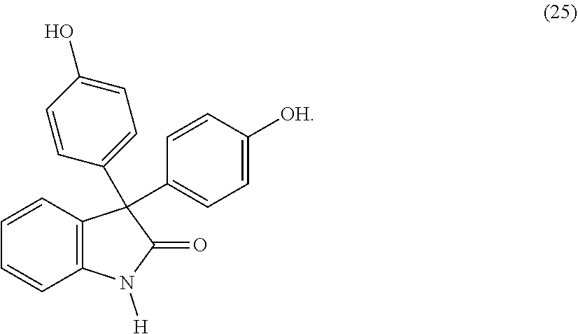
C1=CC2=C(C=C1)N([H])C(=O)C2(C1=CC=C(O)C=C1)C1=CC=C([OH])C=C1
